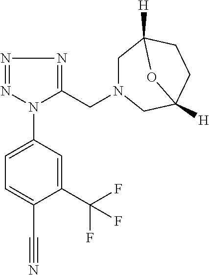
N1=NN(C2=CC=C(C#N)C(C(F)(F)F)=C2)C(CN2CC3([H])CCC([H])(C2)O3)=N1
